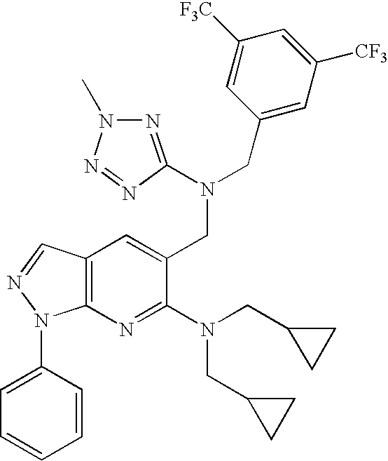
C12=C(C=C(CN(CC3=CC([CF3])=CC([F3C])=C3)C3=NN(C)N=N3)C(N(CC3CC3)CC3CC3)=N1)C=NN2C1=CC=CC=C1
